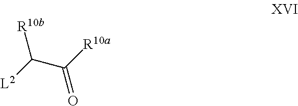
[R10b]C([L2])C([R10a])=O
